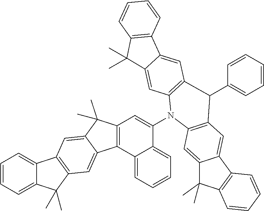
C12=CC=CC=C1C(C)(C)C1=C2C=C2C(C)(C)C3=C(C2=C1)C1=CC=CC=C1C(N1C2=C(C=C4C(=C2)C(C)(C)C2=C4C=CC=C2)C(C2=CC=CC=C2)C2=C1C=C1C(C)(C)C4=C(C1=C2)C=CC=C4)=C3
